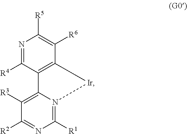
N1=C([R4])C2=C(C([R6])=C1[R5])[Ir]N1=C([R1])N=C([R2])C([R3])=C21
